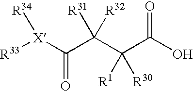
[R33][X](C(C(C(C(O)=O)([R1])[R30])([R31])[R32])=O)[R34]
